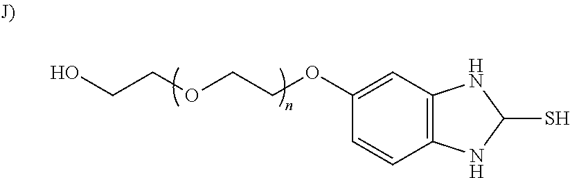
OCCOCCOC1=CC2=C(C=C1)NC(S)N2
